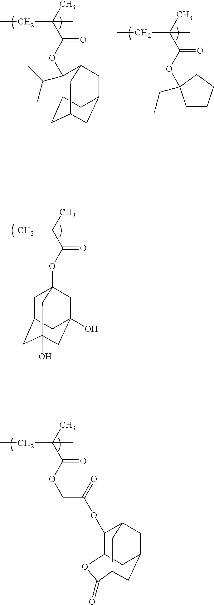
C1C2CC3(O)CC(O)(CC1(OC(C(C)(CC)C)=O)C3)C2.C12OC(=O)C3CC(CC(C3)C1OC(COC(C(C)(CC)C)=O)=O)C2.C1(C(C)C)(OC(C(C)(CC)C)=O)C2CC3CC(CC1C3)C2.C(C)C1(OC(C(C)(CC)C)=O)CCCC1
